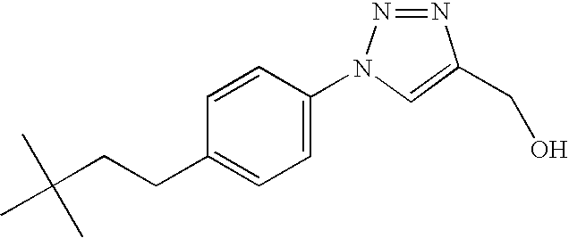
C1=C(N2N=NC(CO)=C2)C=CC(CCC(C)(C)C)=C1
